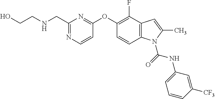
C1(CNCCO)=NC=CC(OC2=C(F)C3=C(C=C2)N(C(=O)NC2=CC=CC([CF3])=C2)C(C)=C3)=N1
